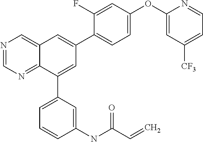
C1(OC2=CC([CF3])=CC=N2)=CC=C(C2=CC3=CN=CN=C3C(C3=CC=CC(NC(C=C)=O)=C3)=C2)C(F)=C1
